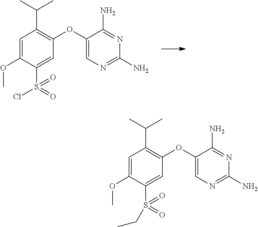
C1=C(OC)C(S(=O)(=O)Cl)=CC(OC2=CN=C(N)N=C2N)=C1C(C)C.C1=C(OC)C(S(=O)(=O)CC)=CC(OC2=CN=C(N)N=C2N)=C1C(C)C
